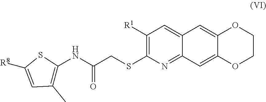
C1(C)=C(NC(CSC2=C([R1])C=C3C(=N2)C=C2C(=C3)OCCO2)=O)SC([R8])=C1
